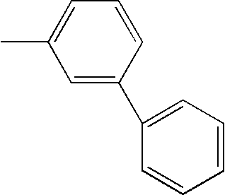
C1=C(C2=CC=CC=C2)C=CC=C1C
